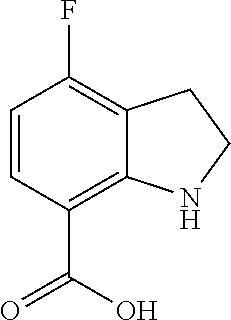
C1=CC(C(O)=O)=C2C(=C1F)CCN2
